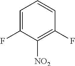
C1=C(F)C([NO2])=C(F)C=C1
